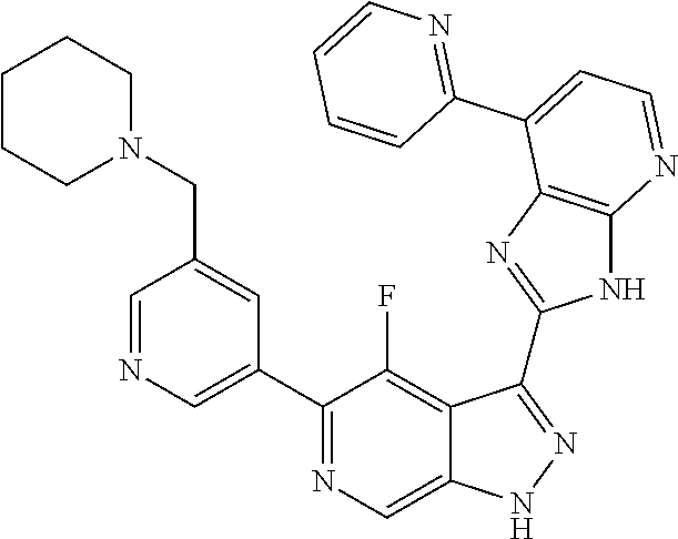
C1=NC=C(C2=NC=C3C(=C2F)C(C2=NC4=C(N2)N=CC=C4C2=NC=CC=C2)=NN3)C=C1CN1CCCCC1
